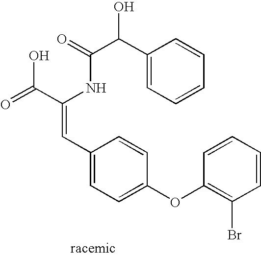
C(=O)(NC(C(=O)O)=CC1=CC=C(OC2=C(Br)C=CC=C2)C=C1)C(C1=CC=CC=C1)O
